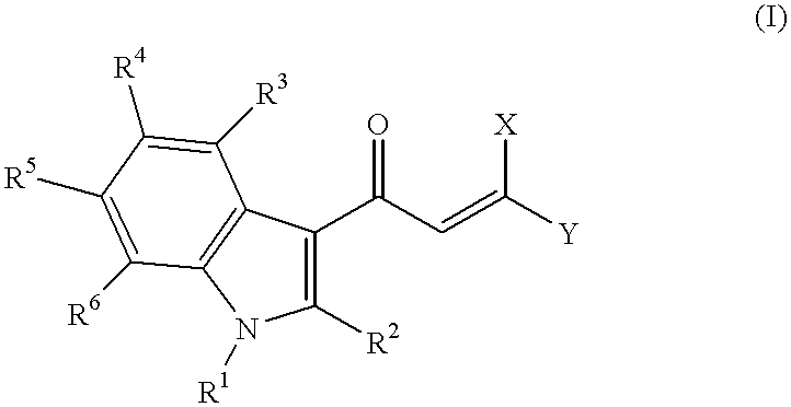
C1(C(C=C([Y])[X])=O)=C([R2])N([R1])C2=C1C([R3])=C([R4])C([R5])=C2[R6]
